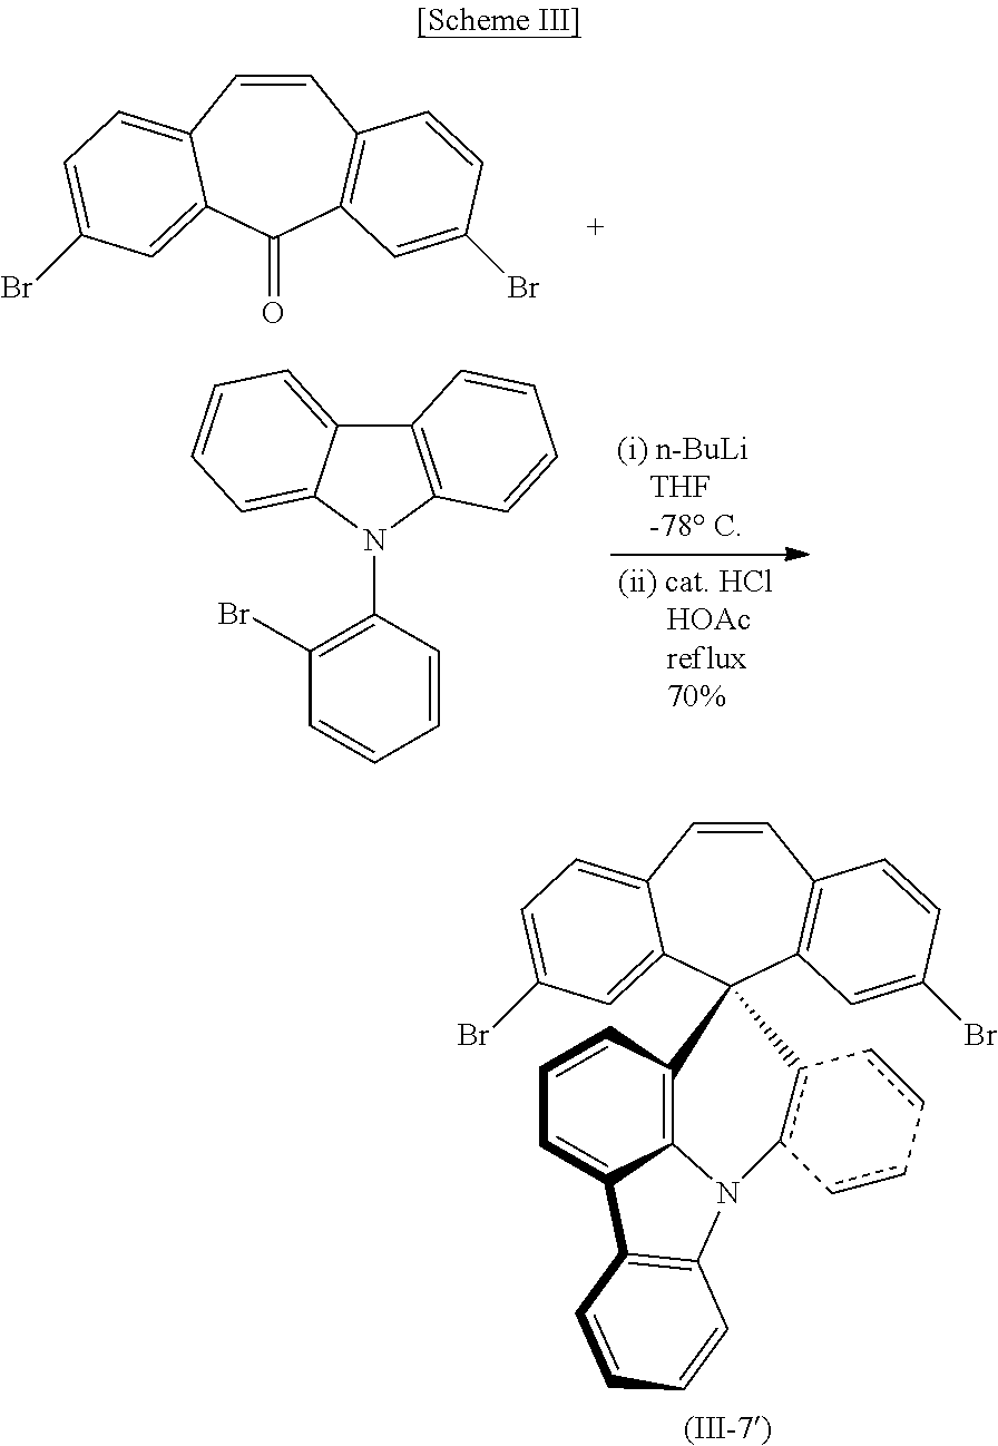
C1=CC2=CC=C(Br)C=C2C(=O)C2=C1C=CC(Br)=C2.C12=C(N(C3=C(Br)C=CC=C3)C3=CC=CC=C13)C=CC=C2.C1=CC2=CC=C(Br)C=C2C2(C3=C1C=CC(Br)=C3)C1=C3C(=CC=C1)C1=C(N3c3c2-cc-cc-3)C=CC=C1
